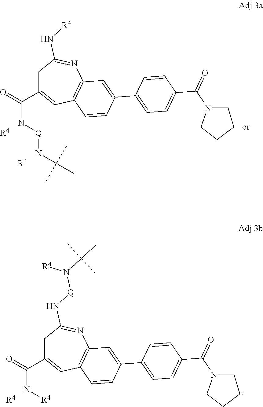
C1C(N[R4])=NC2=C(C=C1C(N[Q]NC(C)(C)C)=O)C=CC(C1=CC=C(C(=O)N3CCCC3)C=C1)=C2.[R4].[R4].C1C(N[Q]N(C(C)(C)C)[R4])=NC2=C(C=C1C(N[R4])=O)C=CC(C1=CC=C(C(=O)N3CCCC3)C=C1)=C2.[R4]
